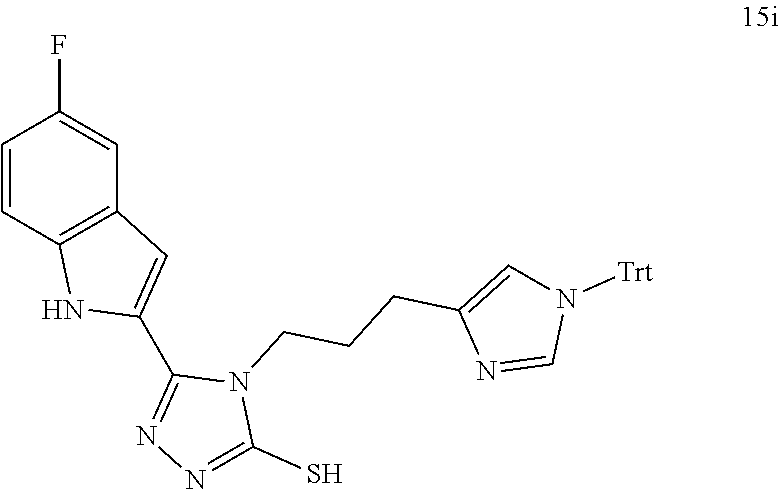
C1(C2=NN=C(S)N2CCCC2=CN([Trt])C=N2)=CC2=C(N1)C=CC(F)=C2
